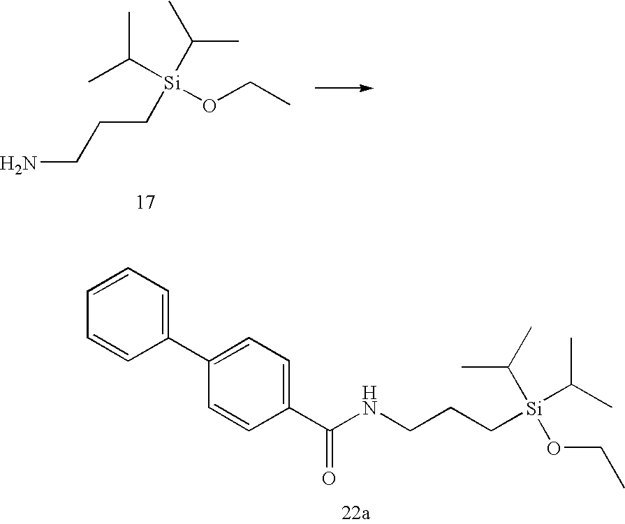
NCCC[Si](OCC)(C(C)C)C(C)C.C1=CC=C(C2=CC=C(C(=O)NCCC[Si](C(C)C)(OCC)C(C)C)C=C2)C=C1
